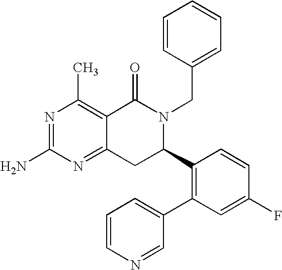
C12=NC(N)=NC(C)=C1C(=O)N(CC1=CC=CC=C1)C(C1=C(C3=CC=CN=C3)C=C(F)C=C1)C2
